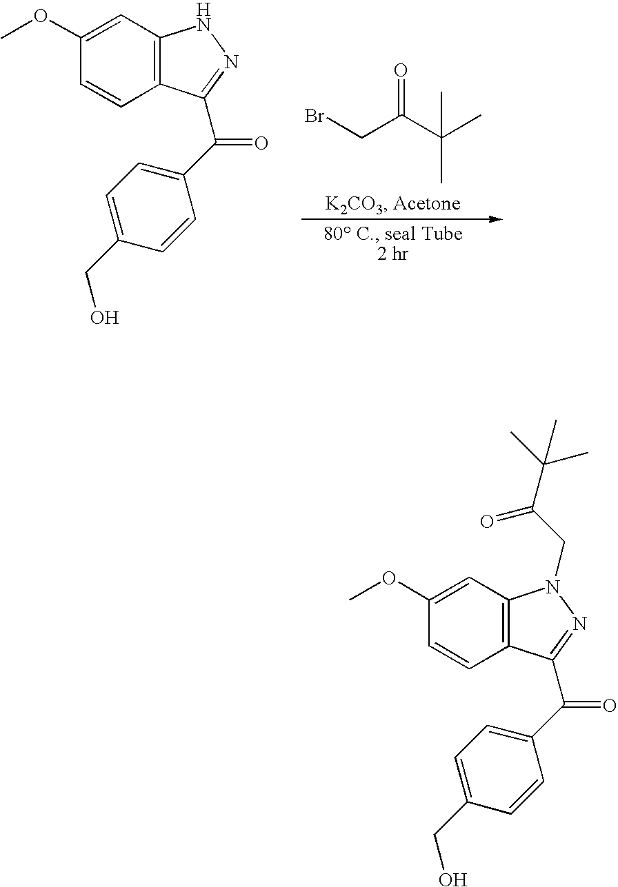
COC1=CC2=C(C=C1)C(C(=O)C1=CC=C(CO)C=C1)=NN2.BrCC(C(C)(C)C)=O.COC1=CC2=C(C=C1)C(C(=O)C1=CC=C(CO)C=C1)=NN2CC(=O)C(C)(C)C
